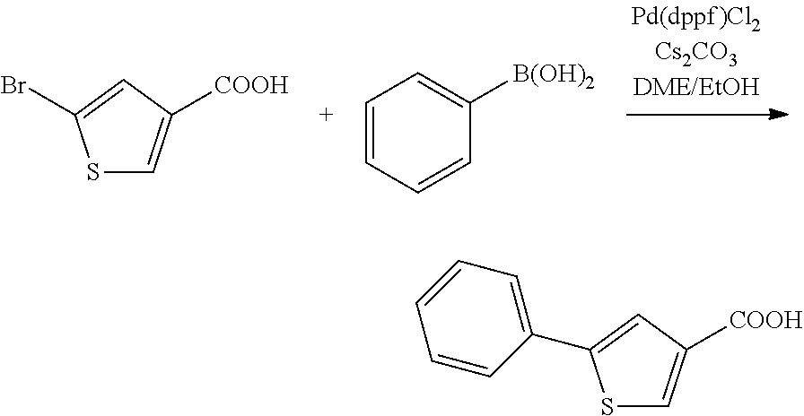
S1C=C([COOH])C=C1Br.C1=CC=CC([B(OH)2])=C1.S1C=C([COOH])C=C1C1=CC=CC=C1
